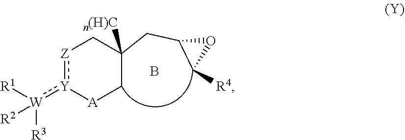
C1C(CC2C([R4])O2)([n(H)C])C[Z]:[Y](:[W]([R3])([R2])[R1])[A]1.B
